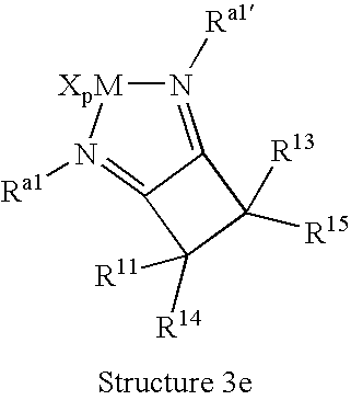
N1([Ra1])=C2C(=N([Ra1])[XpM]1)C([R14])([R11])C2([R15])[R13]
